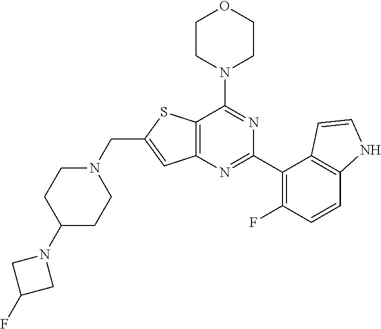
C12=C(N=C(C3=C(F)C=CC4=C3C=CN4)N=C1N1CCOCC1)C=C(CN1CCC(N3CC(F)C3)CC1)S2
